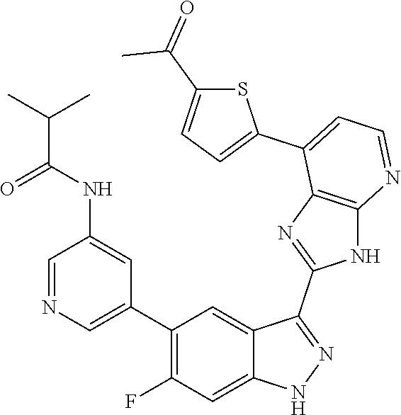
C1=NC=C(C2=C(F)C=C3C(=C2)C(C2=NC4=C(N2)N=CC=C4C2=CC=C(C(=O)C)S2)=NN3)C=C1NC(C(C)C)=O
